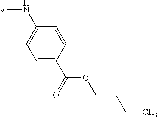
C1(NC)=CC=C(C(OCCCC)=O)C=C1
